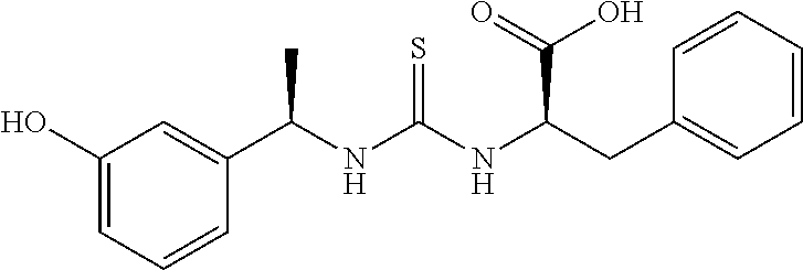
C1(C(NC(NC(CC2=CC=CC=C2)C(O)=O)=S)C)=CC(O)=CC=C1
